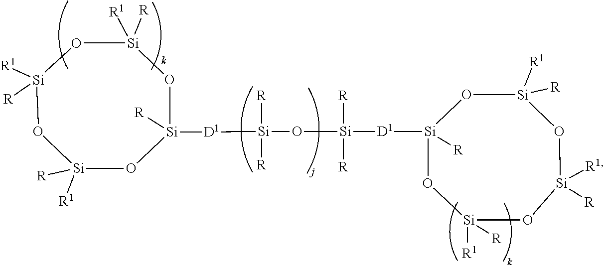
O1[Si]([R1])([R])O[Si]([R])([R1])O[Si]([R1])([R])O[Si]1([R])[D1][Si]([R])(OC[Si]([R])([R])[D1][Si]1([R])OC[Si]([R])([R1])O[Si]([R])([R1])O[Si]([R])([R1])O1)[R]
